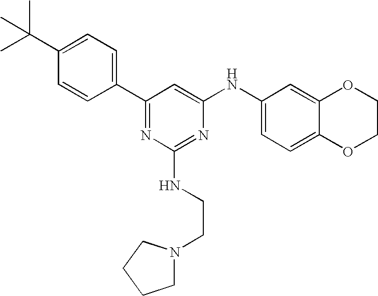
C1(C(C)(C)C)=CC=C(C2=NC(NCCN3CCCC3)=NC(NC3=CC=C4C(=C3)OCCO4)=C2)C=C1
